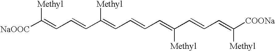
[NaOOC]C(=CC=CC(=CC=CC=C(C=CC=C([COONa])[Methyl])[Methyl])[Methyl])[Methyl]
